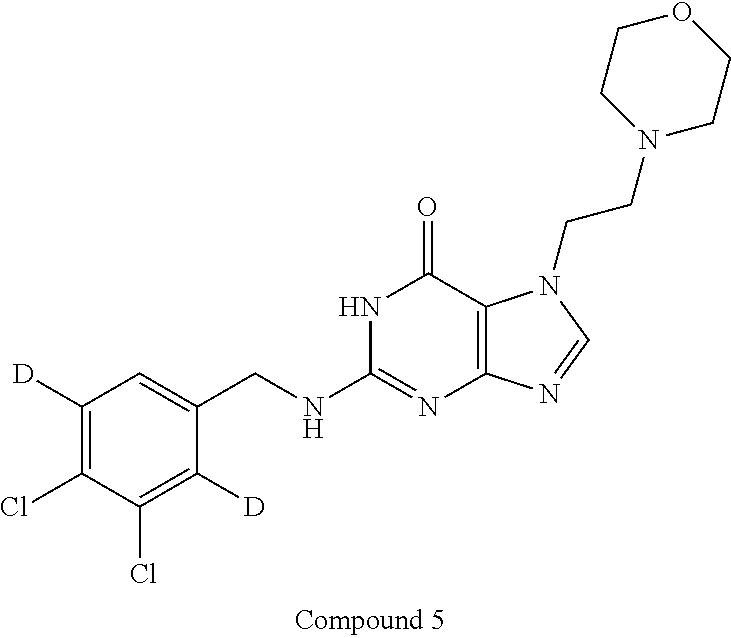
C1([D])=C(Cl)C(Cl)=C([D])C(CNC2=NC3=C(C(=O)N2)N(CCN2CCOCC2)C=N3)=C1
